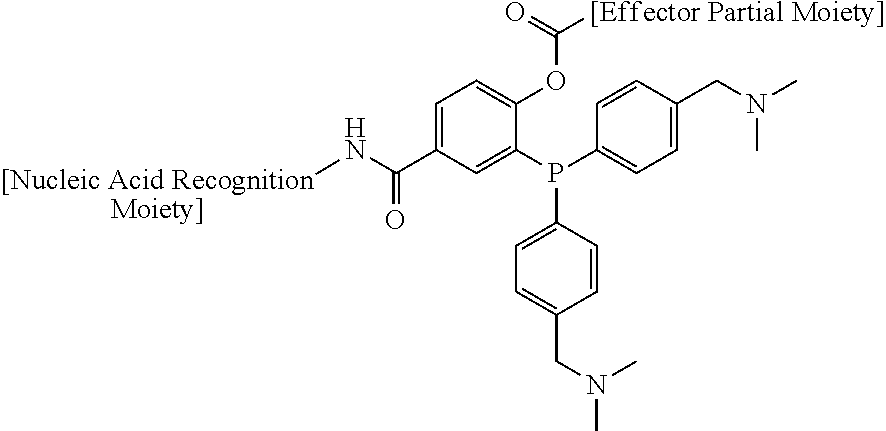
[[Nucleic Acid RecognitionMoiety]]NC(C1=CC=C(OC([[Effector Partial Moiety]])=O)C(P(C2=CC=C(CN(C)C)C=C2)C2=CC=C(CN(C)C)C=C2)=C1)=O
